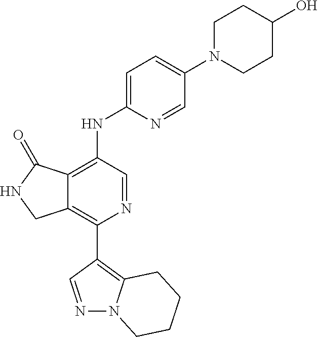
N1=CC(C2=C3C(=C(NC4=CC=C(N5CCC(O)CC5)C=N4)C=N2)C(=O)NC3)=C2N1CCCC2
